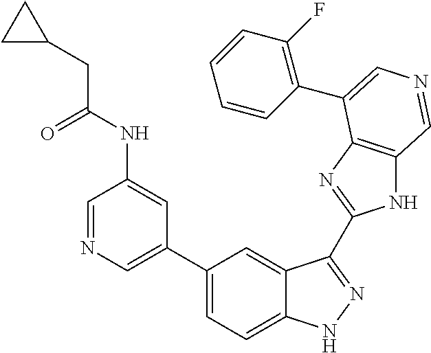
C1(C2=CN=CC(NC(CC3CC3)=O)=C2)=CC=C2C(=C1)C(C1=NC3=C(N1)C=NC=C3C1=C(F)C=CC=C1)=NN2
